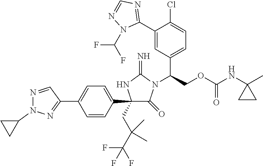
N1=CC(C2=CC=C(C3(CC(C(F)(F)F)(C)C)C(=O)N(C(COC(NC4(C)CC4)=O)C4=CC=C(Cl)C(C5=NC=NN5C(F)F)=C4)C(=N)N3)C=C2)=NN1C1CC1
